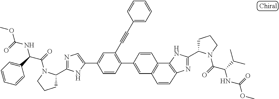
C1(C2=CC(C#CC3=CC=CC=C3)=C(C3=CC4=C(C5=C(N=C(C6CCCN6C(=O)C(C(C)C)NC(=O)OC)N5)C=C4)C=C3)C=C2)=CN=C(C2CCCN2C(=O)C(C2=CC=CC=C2)NC(=O)OC)N1
